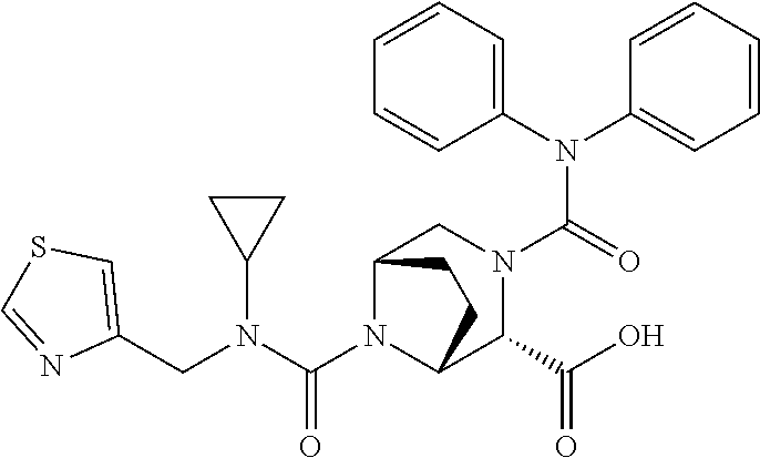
C(N1C2C(C(O)=O)N(C(N(C3=CC=CC=C3)C3=CC=CC=C3)=O)CC1CC2)(N(CC1=CSC=N1)C1CC1)=O
